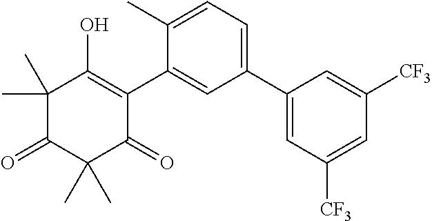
C1(C)(C)C(=O)C(C)(C)C(=O)C(C2=CC(C3=CC([CF3])=CC([CF3])=C3)=CC=C2C)=C1O
